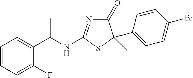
C1(=O)N=C(NC(C2=CC=CC=C2F)C)SC1(C1=CC=C(Br)C=C1)C
